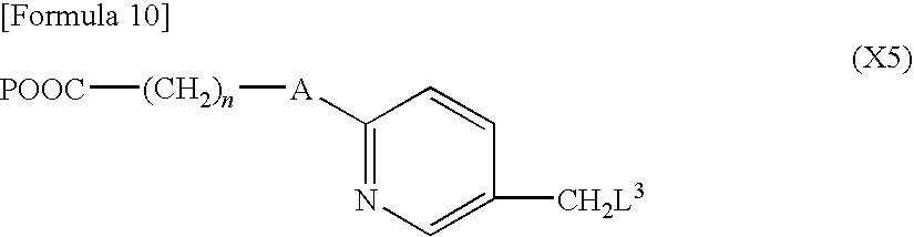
C1([A][(CH2)n][POOC])=NC=C([CH2L3])C=C1
